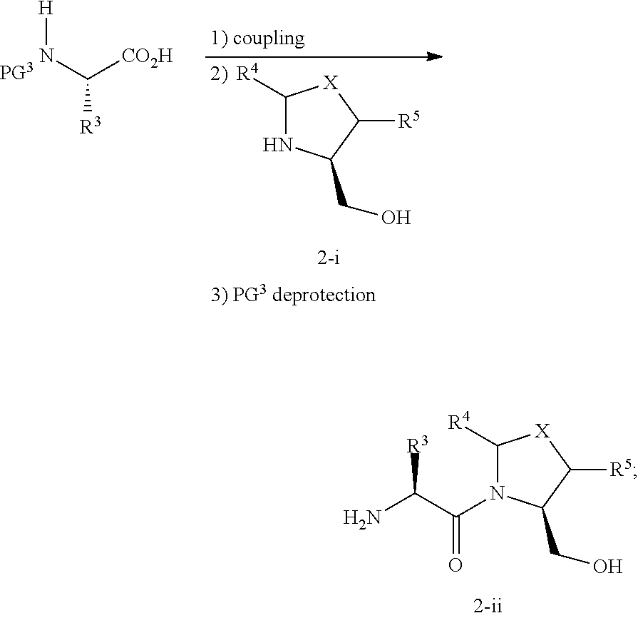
C1([R4])N(C(C(N)[R3])=O)C(CO)C([R5])[X]1.C1([R4])NC(CO)C([R5])[X]1.N(C([CO2H])[R3])[H]
